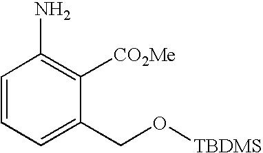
C1=CC=C(CO[TBDMS])C([CO2Me])=C1N
